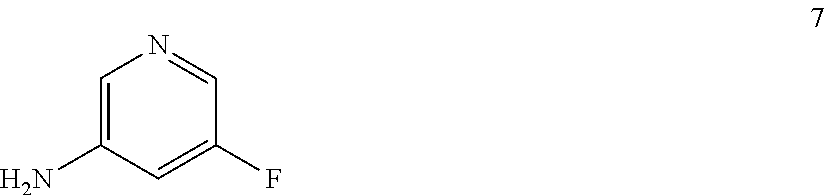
C1=C(N)C=C(F)C=N1
